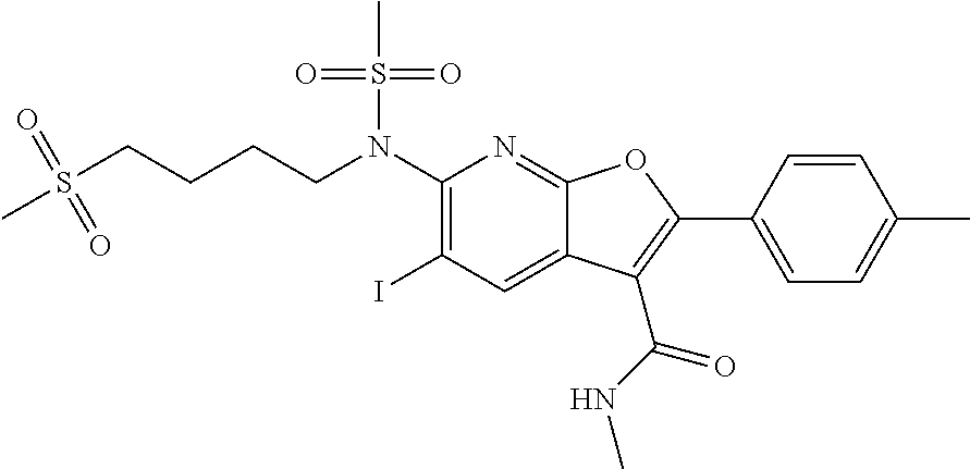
C1(N(CCCCS(C)(=O)=O)S(C)(=O)=O)=C(I)C=C2C(=N1)OC(C1=CC=C(C)C=C1)=C2C(NC)=O
